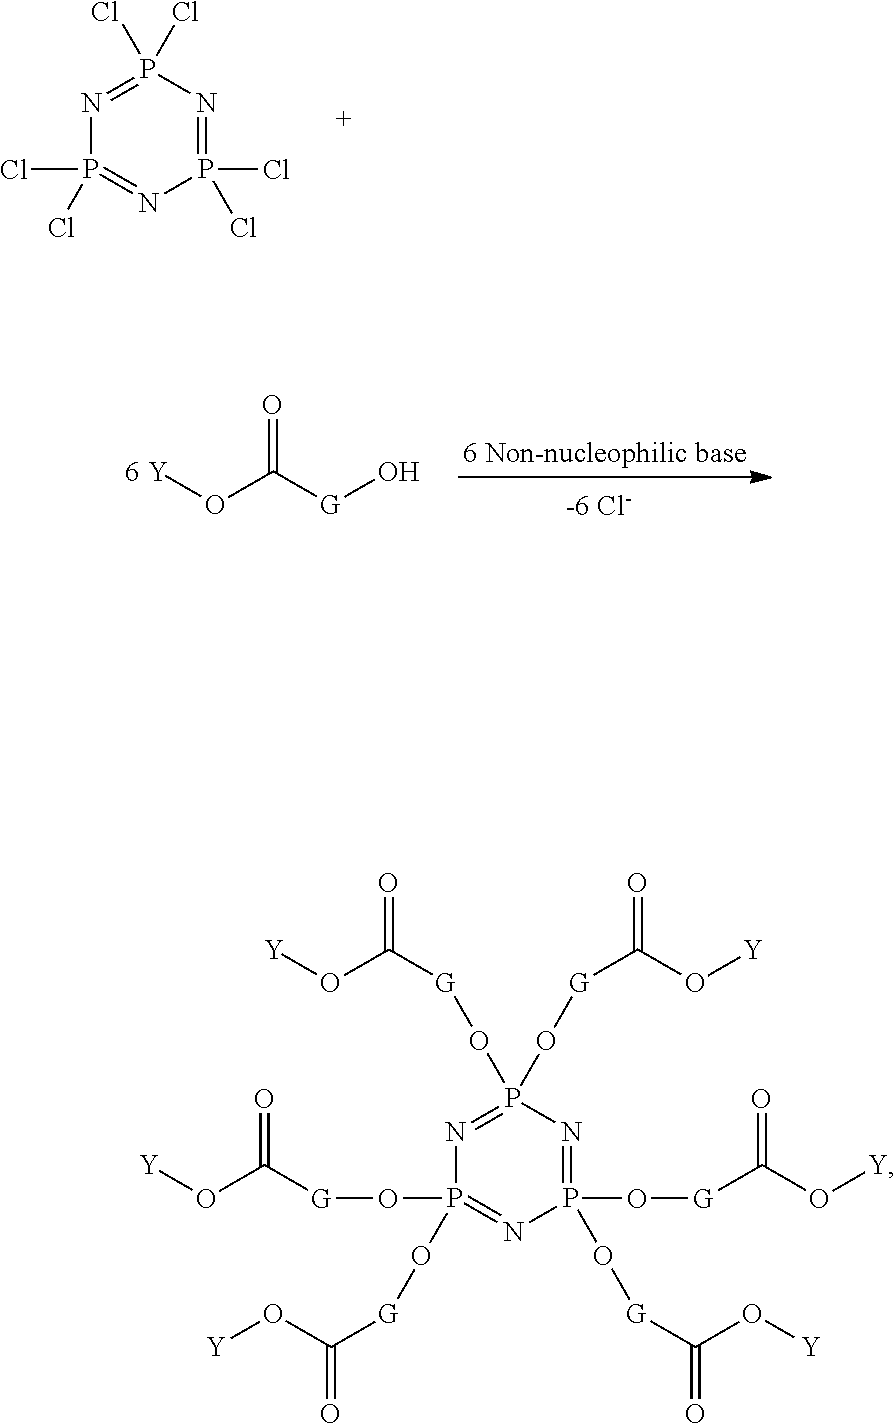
P1(Cl)(Cl)=NP(Cl)(Cl)=NP(Cl)(Cl)=N1.[6 Y]OC([G]O)=O.P1(O[G]C(O[Y])=O)(O[G]C(O[Y])=O)=NP(O[G]C(O[Y])=O)(O[G]C(O[Y])=O)=NP(O[G]C(O[Y])=O)(O[G]C(O[Y])=O)=N1
